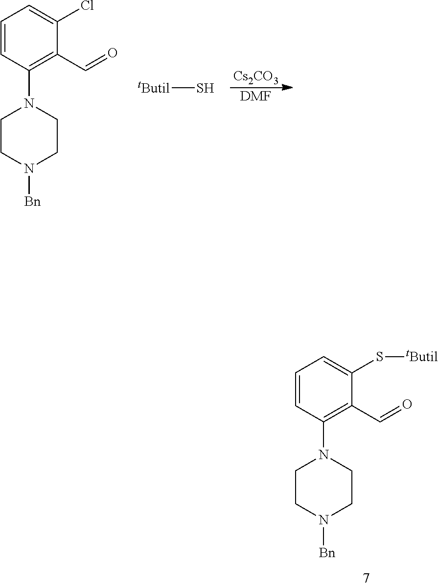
C1CN([Bn])CCN1C1=C(C=O)C(S[tButil])=CC=C1.C1CN([Bn])CCN1C1=C(C=O)C(Cl)=CC=C1.[Cs2CO3].[DMF].[tButil]S
